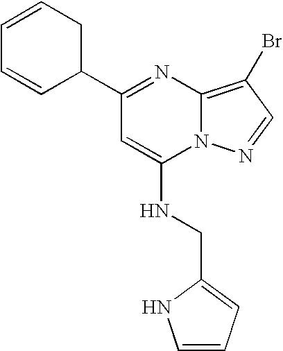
C1(C2=NC3=C(Br)C=NN3C(NCC3=CC=CN3)=C2)CC=CC=C1
